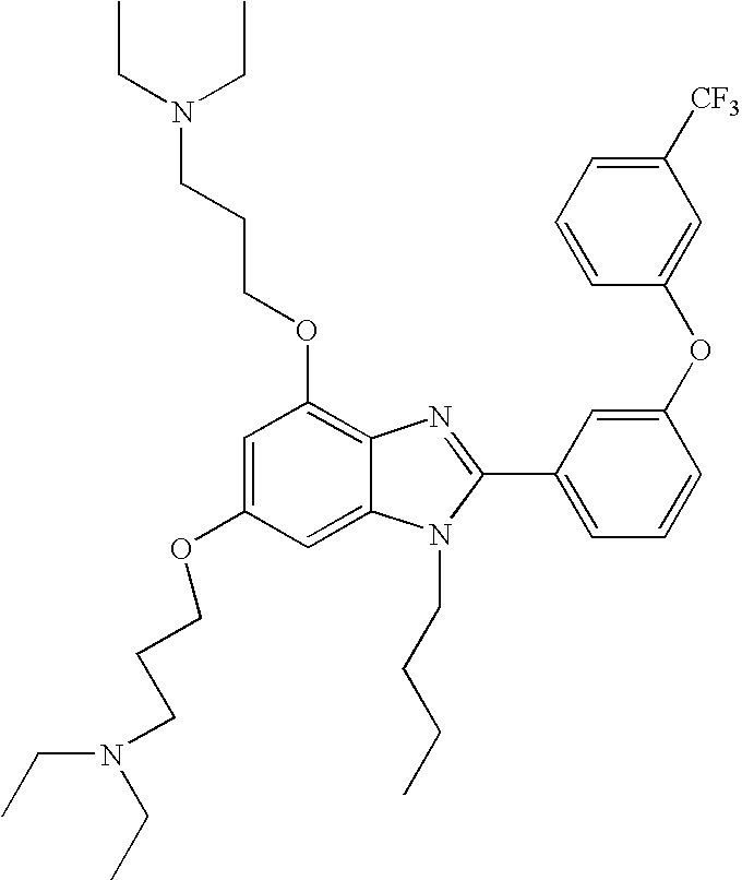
C1=C(OCCCN(CC)CC)C=C2C(=C1OCCCN(CC)CC)N=C(C1=CC=CC(OC3=CC([CF3])=CC=C3)=C1)N2CCCC
